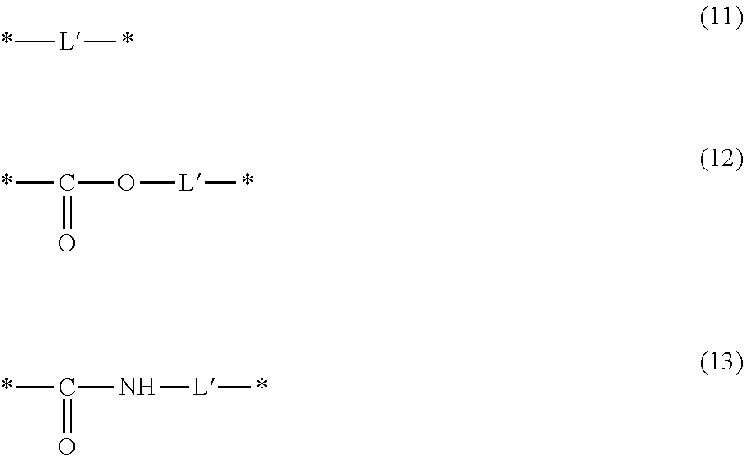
*[L]*.*C(=O)O[L]*.*C(=O)N[L]*
